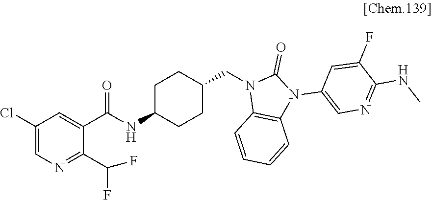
C1(Cl)=CN=C(C(F)F)C(C(NC2CCC(CN3C4=C(N(C5=CN=C(NC)C(F)=C5)C3=O)C=CC=C4)CC2)=O)=C1
